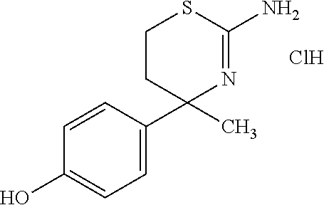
C1(C)(C2=CC=C(O)C=C2)N=C(N)SCC1.Cl
